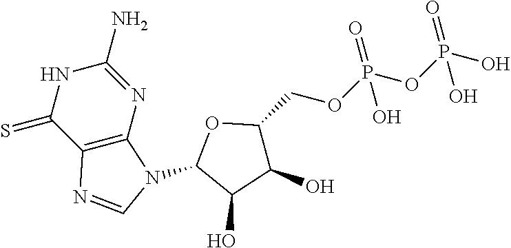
C12=C(N=C(N)NC1=S)N(C1C(O)C(O)C(COP(OP(O)(=O)O)(=O)O)O1)C=N2
